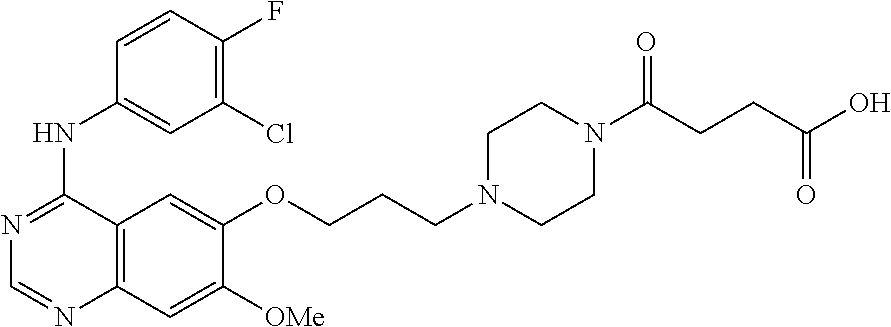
C12=C(C=C([OMe])C(OCCCN3CCN(C(CCC(O)=O)=O)CC3)=C1)N=CN=C2NC1=CC(Cl)=C(F)C=C1
